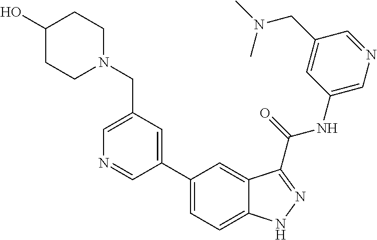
C1(CN2CCC(O)CC2)=CN=CC(C2=CC=C3C(=C2)C(C(NC2=CN=CC(CN(C)C)=C2)=O)=NN3)=C1
